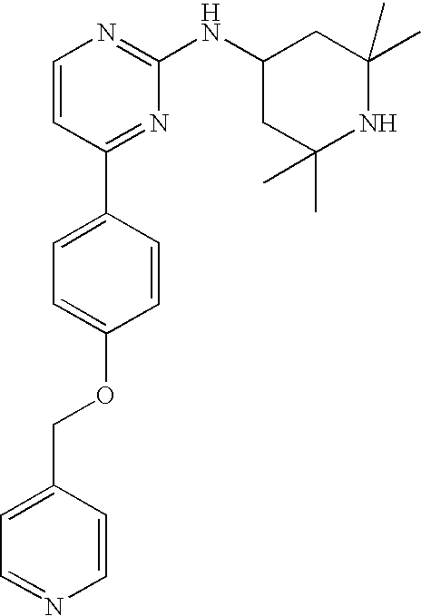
C1=CC(C2=CC=C(OCC3=CC=NC=C3)C=C2)=NC(NC2CC(C)(C)NC(C)(C)C2)=N1
